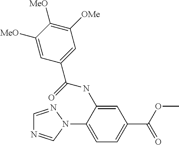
C1(N2N=CN=C2)=CC=C(C(OC)=O)C=C1NC(C1=CC([OMe])=C([MeO])C([MeO])=C1)=O
